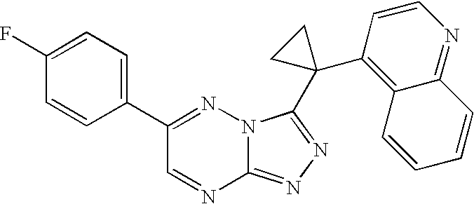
C12=NN=C(C3(C4=C5C(=NC=C4)C=CC=C5)CC3)N1N=C(C1=CC=C(F)C=C1)C=N2
